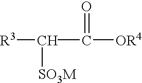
[R3]C(C([OR4])=O)[SO3M]
